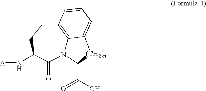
N12C3=C(CCC(N[A])C1=O)C=CC=C3[(CH2)n]C2C(O)=O
